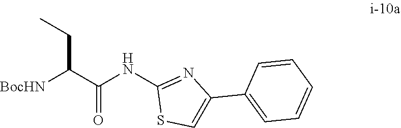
C(C(=O)NC1=NC(C2=CC=CC=C2)=CS1)([BocHN])CC
